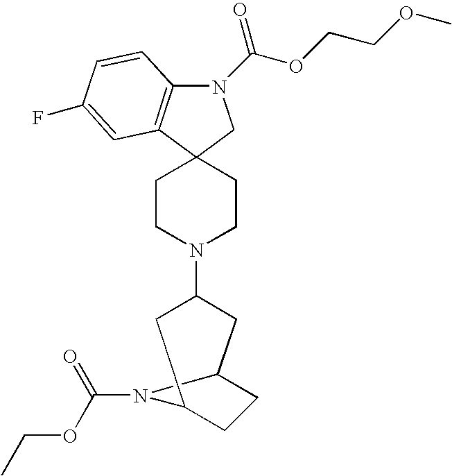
N1(C(OCCOC)=O)C2=C(C3(C1)CCN(C1CC4CCC(C1)N4C(=O)OCC)CC3)C=C(F)C=C2
